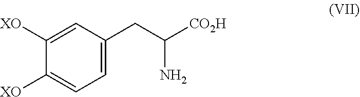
C1([XO])=CC(CC([CO2H])N)=CC=C1[XO]
